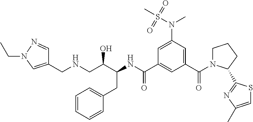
C1(CNCC(C(NC(C2=CC(C(=O)N3CCCC3C3=NC(C)=CS3)=CC(N(S(C)(=O)=O)C)=C2)=O)CC2=CC=CC=C2)O)=CN(CC)N=C1
